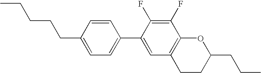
C1(F)=C(F)C2=C(C=C1C1=CC=C(CCCCC)C=C1)CCC(CCC)O2
